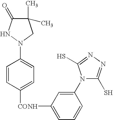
C1(C)(C)C(=O)NN(C2=CC=C([CONH]C3=CC=CC(N4C(S)=NN=C4S)=C3)C=C2)C1
